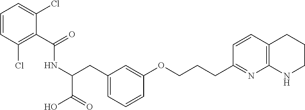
C(C1=C(Cl)C=CC=C1Cl)(=O)NC(C(O)=O)CC1=CC=CC(OCCCC2=NC3=C(C=C2)CCCN3)=C1
